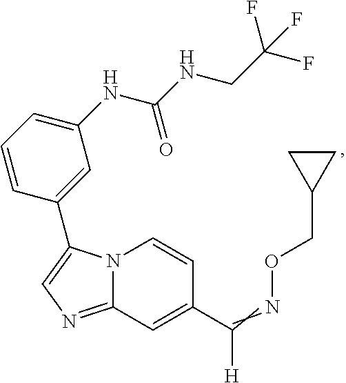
N12C(=NC=C1C1=CC(NC(NCC(F)(F)F)=O)=CC=C1)C=C(C(=NOCC1CC1)[H])C=C2
